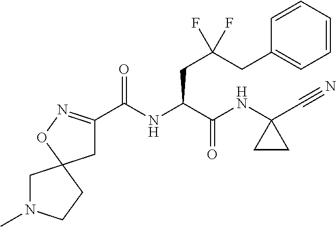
C1C(C(NC(C(NC2(C#N)CC2)=O)CC(CC2=CC=CC=C2)(F)F)=O)=NOC12CN(C)CC2
